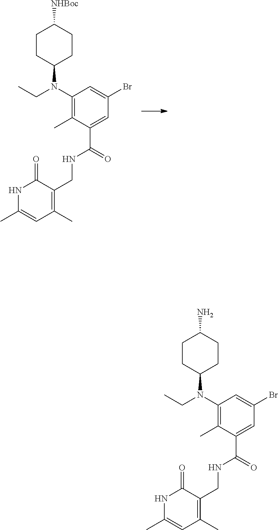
C1CC(N(C2=C(C)C(C(NCC3=C(C)C=C(C)NC3=O)=O)=CC(Br)=C2)CC)CCC1N.C1CC(N(C2=C(C)C(C(NCC3=C(C)C=C(C)NC3=O)=O)=CC(Br)=C2)CC)CCC1[NHBoc]
